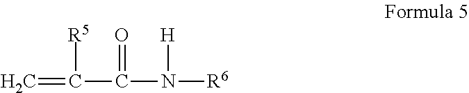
C=C(C(N([R6])[H])=O)[R5]
